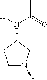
C1N(->*)CC(N([H])C(=O)C)C1
